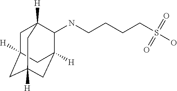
N(CCCCS(=O)(O)=O)C1C2([H])CC3([H])CC([H])(CC1([H])C3)C2
